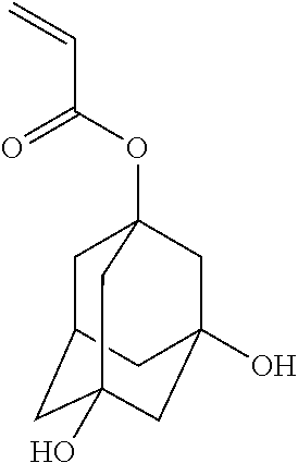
C(C(OC12CC3CC(O)(CC(O)(C1)C3)C2)=O)=C
